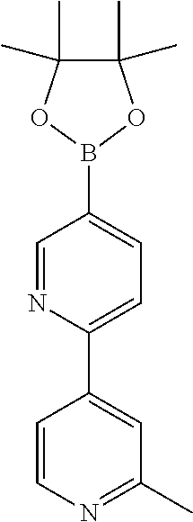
C1(C2=CC=C(B3OC(C)(C)C(C)(C)O3)C=N2)=CC(C)=NC=C1
